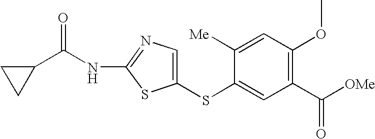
C1(SC2=CC(C([OMe])=O)=C(OC)C=C2[Me])=CN=C(NC(C2CC2)=O)S1
